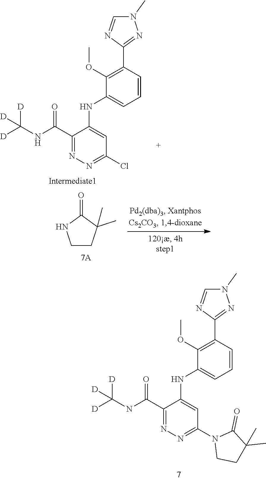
C1=NC(C2=C(OC)C(NC3=CC(N4CCC(C)(C)C4=O)=NN=C3C(=O)NC([D])([D])[D])=CC=C2)=NN1C.C1=NC(C2=C(OC)C(NC3=CC(Cl)=NN=C3C(NC([D])([D])[D])=O)=CC=C2)=NN1C.C1CC(C)(C)C(=O)N1
